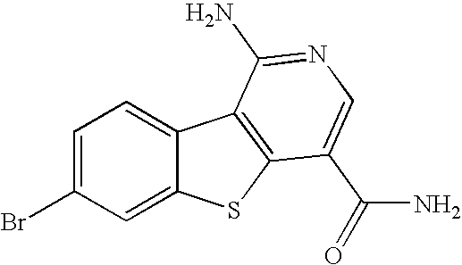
C1=C(Br)C=C2C(=C1)C1=C(S2)C(C(=O)N)=CN=C1N
